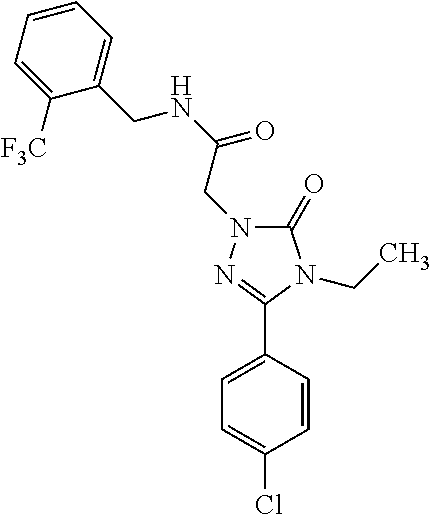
C1=C([F3C])C(CNC(=O)CN2C(=O)N(CC)C(C3=CC=C(Cl)C=C3)=N2)=CC=C1
